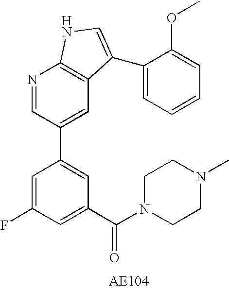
C1(C(N2CCN(C)CC2)=O)=CC(F)=CC(C2=CC3=C(N=C2)NC=C3C2=CC=CC=C2OC)=C1
